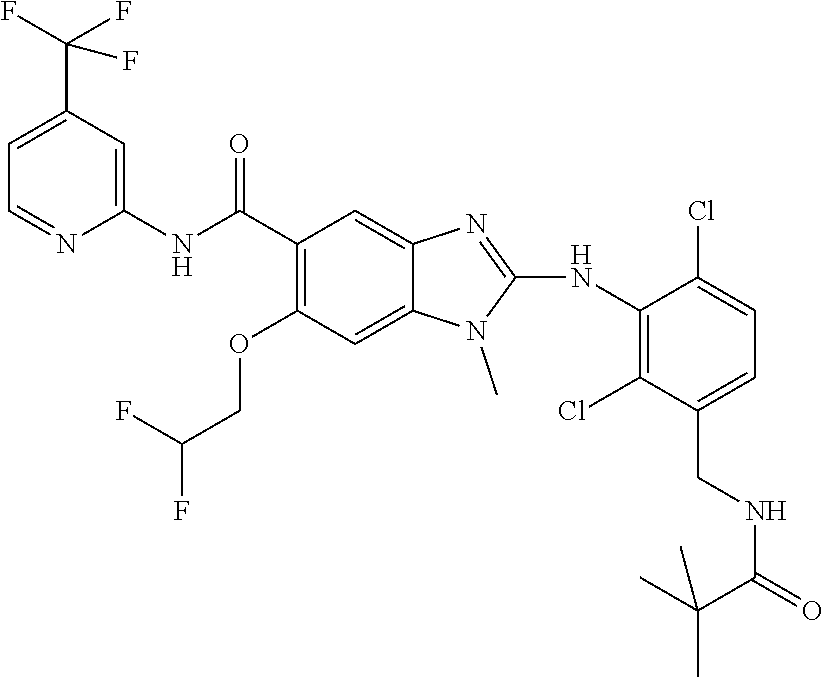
C1=C(C(F)(F)F)C=C(NC(C2=C(OCC(F)F)C=C3C(=C2)N=C(NC2=C(Cl)C(CNC(=O)C(C)(C)C)=CC=C2Cl)N3C)=O)N=C1
